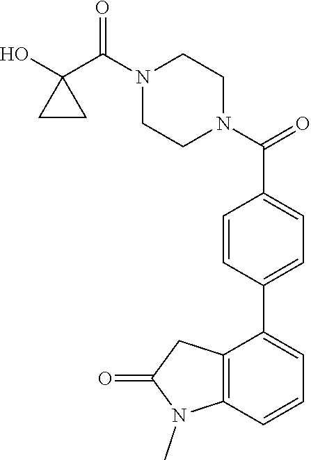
OC1(C(N2CCN(C(C3=CC=C(C4=CC=CC5=C4CC(=O)N5C)C=C3)=O)CC2)=O)CC1
